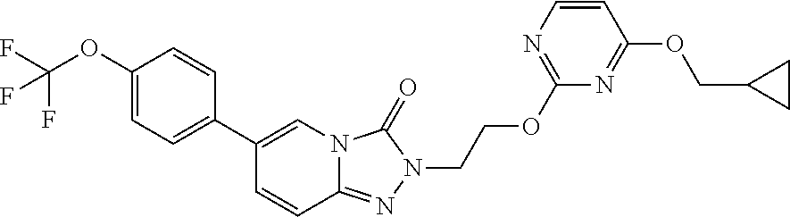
C1(OC(F)(F)F)=CC=C(C2=CN3C(=NN(CCOC4=NC=CC(OCC5CC5)=N4)C3=O)C=C2)C=C1
